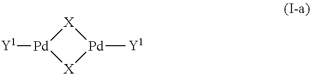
[X]1[Pd]([Y1])[X][Pd]1[Y1]
